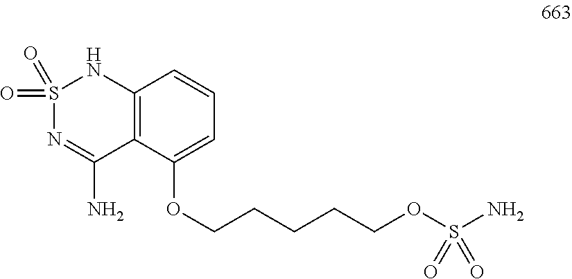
S1(=O)(=O)N=C(N)C2=C(N1)C=CC=C2OCCCCCOS(N)(=O)=O
